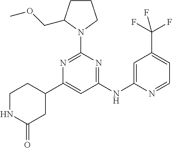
C1=C(C2CCNC(=O)C2)N=C(N2CCCC2COC)N=C1NC1=CC(C(F)(F)F)=CC=N1
